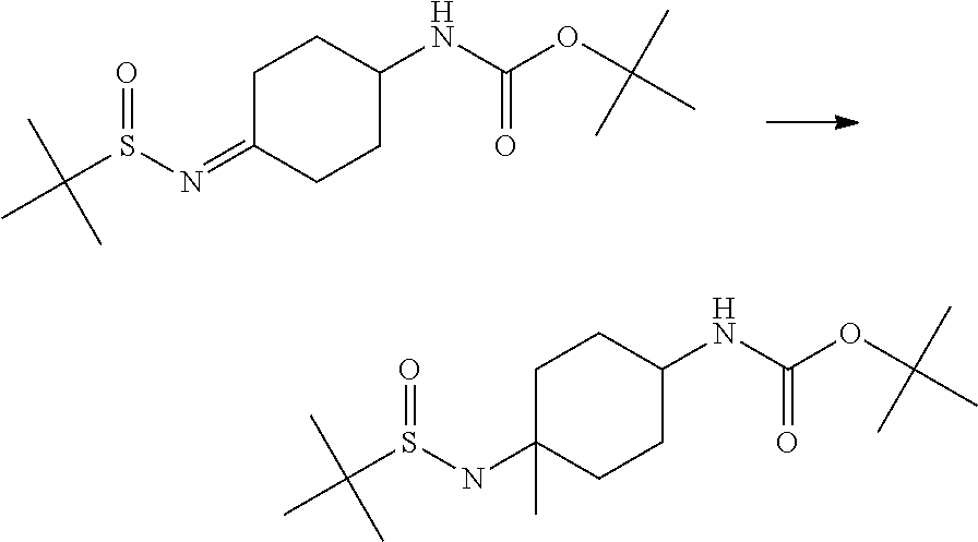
C1C(NS(C(C)(C)C)=O)(C)CCC(NC(OC(C)(C)C)=O)C1.C1C(=NS(C(C)(C)C)=O)CCC(NC(OC(C)(C)C)=O)C1
